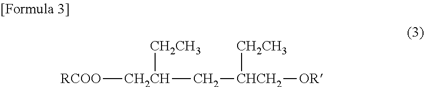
[RCOO][CH2CH]([CH2CH3])C[CHCH2]([CH2CH3])[OR]
